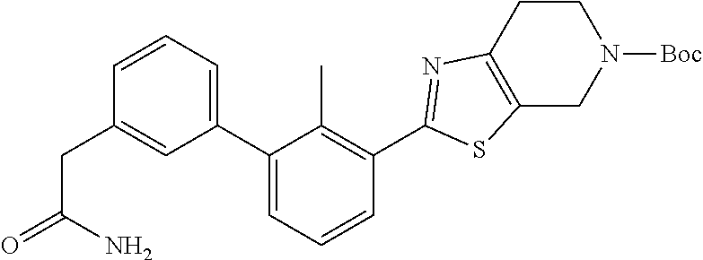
C1(C2=CC=CC(CC(=O)N)=C2)=CC=CC(C2=NC3=C(S2)CN([Boc])CC3)=C1C
